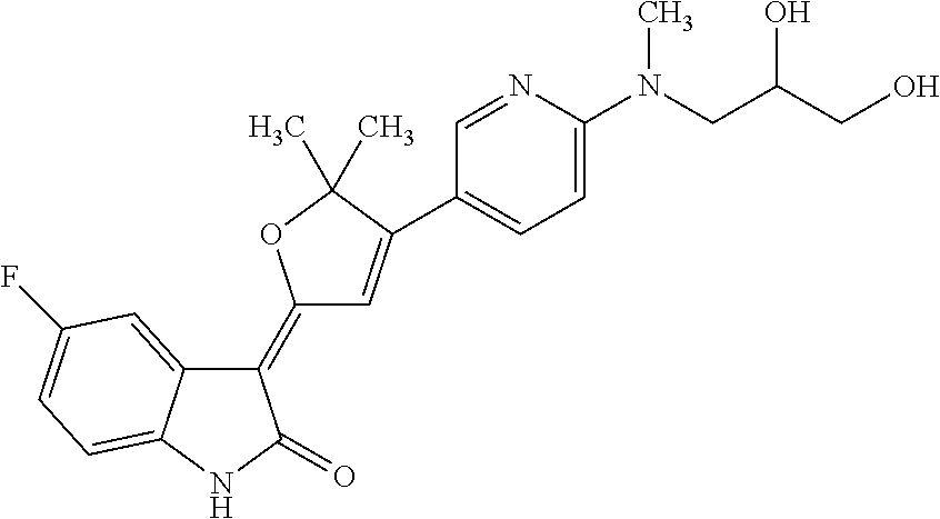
C1(=C2C=C(C3=CC=C(N(CC(CO)O)C)N=C3)C(C)(C)O2)C2=CC(F)=CC=C2NC1=O
